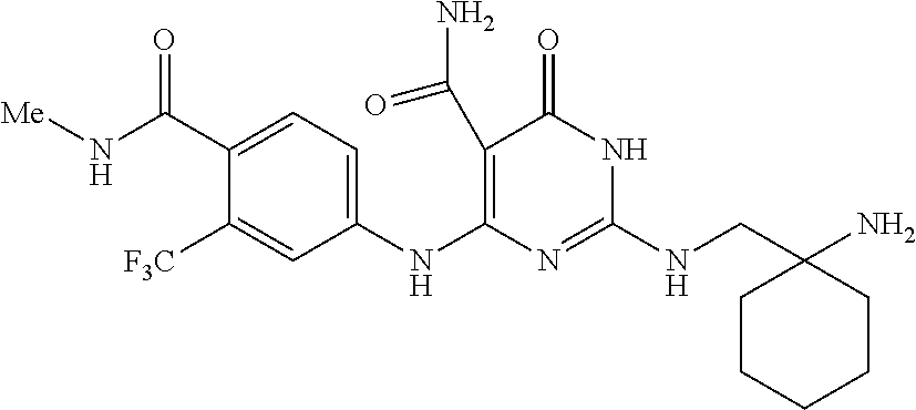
C(NC1=NC(NC2=CC=C(C(N[Me])=O)C([F3C])=C2)=C(C(N)=O)C(=O)N1)C1(N)CCCCC1
